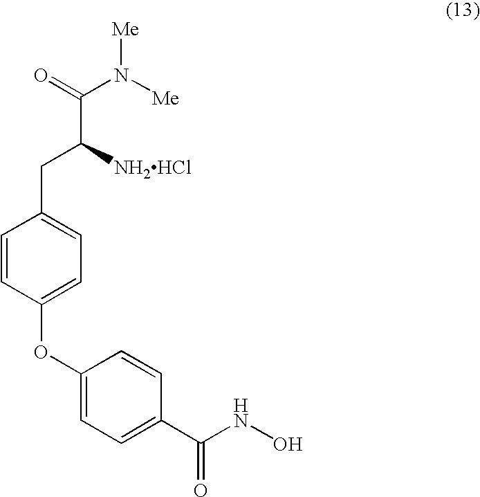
C1=CC(OC2=CC=C(C(NO)=O)C=C2)=CC=C1CC(C(N([Me])[Me])=O)[NH2HCl]
